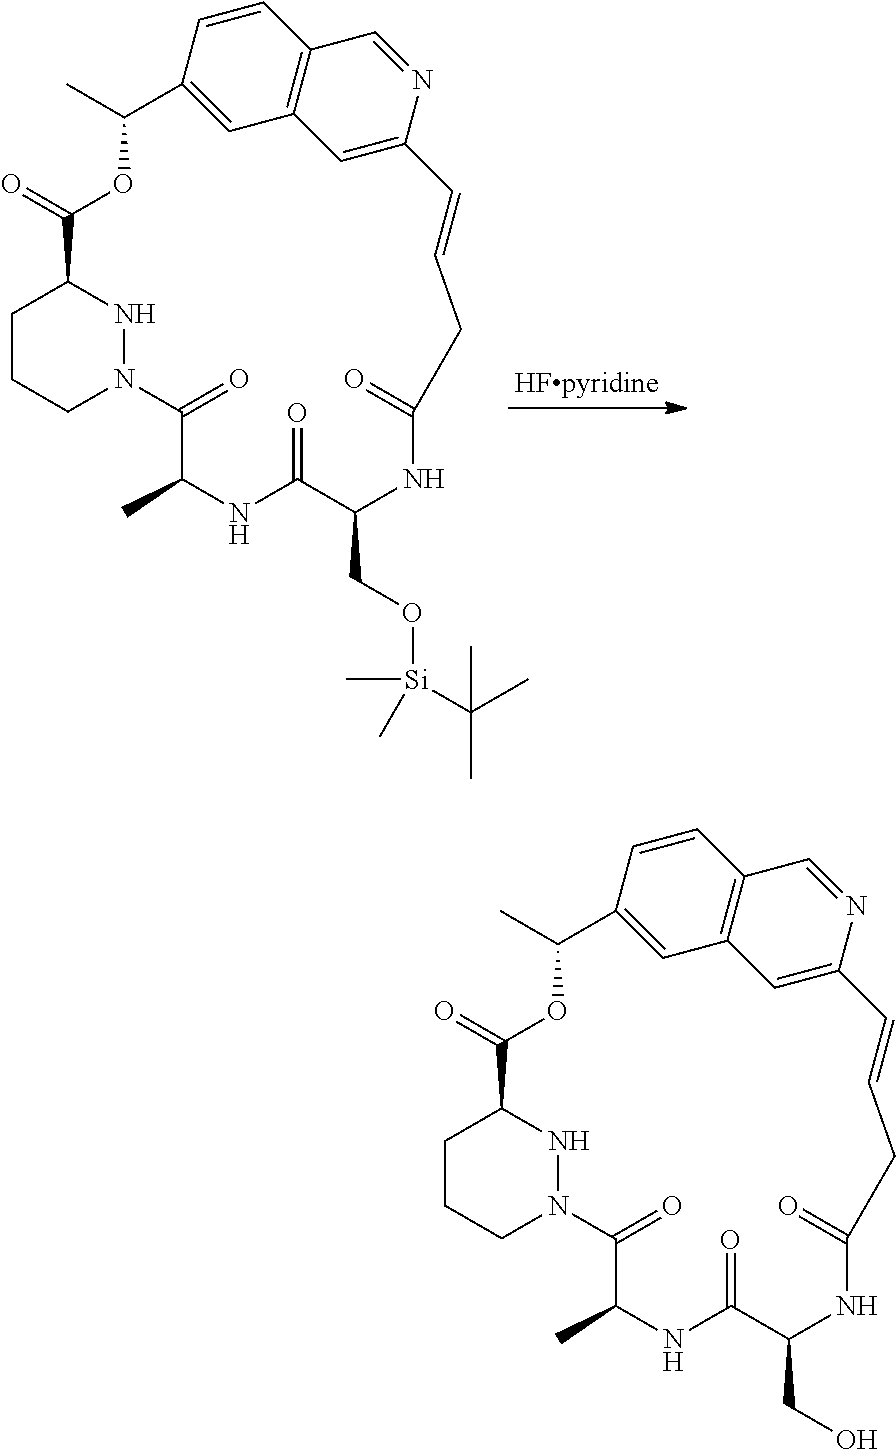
C1CCN2NC1C(=O)OC(C)C1=CC3=C(C=C1)C=NC(=C3)C=CCC(=O)NC(CO[Si](C(C)(C)C)(C)C)C(=O)NC(C)C2=O.C1CCN2NC1C(=O)OC(C)C1=CC3=C(C=C1)C=NC(=C3)C=CCC(=O)NC(CO)C(=O)NC(C)C2=O
